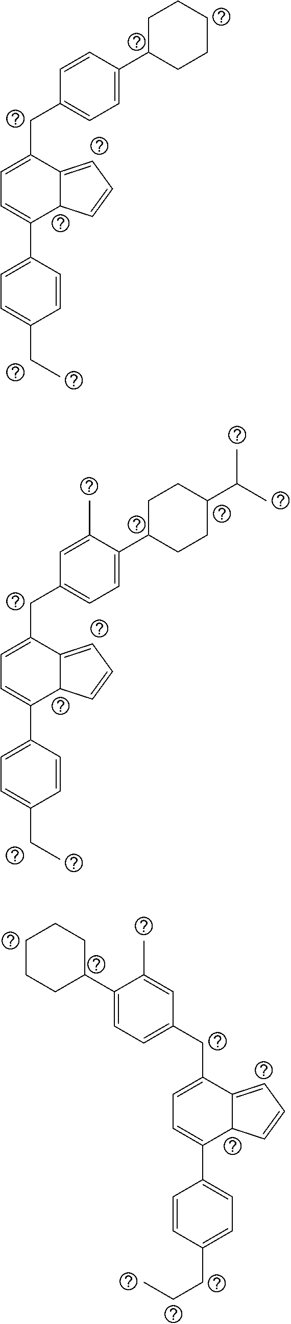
C1C(C2=CC=C(CC3=CC=C(C4=CC=C(CCC)C=C4)C4C3=CC=C4)C=C2C)CCCC1.C1C(C2=CC=C(CC3=CC=C(C4=CC=C(CC)C=C4)C4C3=CC=C4)C=C2)CCCC1.C1C(C2=CC=C(CC3=CC=C(C4=CC=C(CC)C=C4)C4C3=CC=C4)C=C2C)CCC(C(C)C)C1
